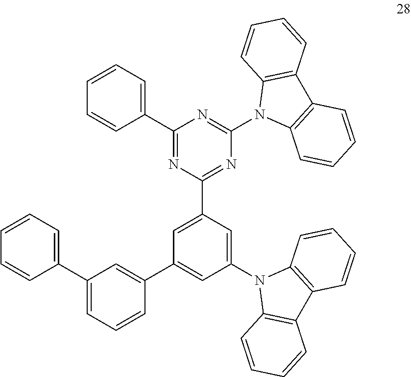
C1(C2=CC=CC=C2)=NC(C2=CC(C3=CC(C4=CC=CC=C4)=CC=C3)=CC(N3C4=C(C5=C3C=CC=C5)C=CC=C4)=C2)=NC(N2C3=C(C4=C2C=CC=C4)C=CC=C3)=N1
